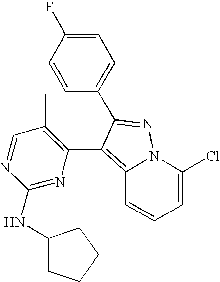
C12=C(C3=C(C)C=NC(NC4CCCC4)=N3)C(C3=CC=C(F)C=C3)=NN1C(Cl)=CC=C2
